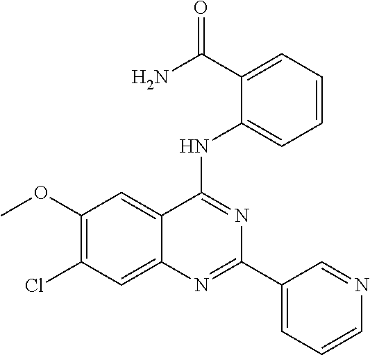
C1(OC)=C(Cl)C=C2C(=C1)C(NC1=CC=CC=C1C(=O)N)=NC(C1=CC=CN=C1)=N2
